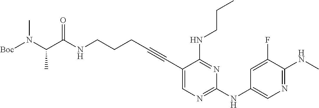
[Boc]N(C(C(NCCCC#CC1=CN=C(NC2=CN=C(NC)C(F)=C2)N=C1NCCC)=O)C)C
